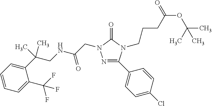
C1=CC=C(C(F)(F)F)C(C(CNC(CN2N=C(C3=CC=C(Cl)C=C3)N(CCCC(OC(C)(C)C)=O)C2=O)=O)(C)C)=C1
